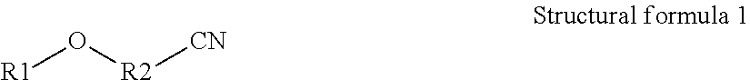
[R1]O[R2][CN]
